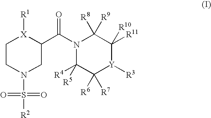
C1CN(S([R2])(=O)=O)CC(C(N2C([R4])([R5])C([R6])([R7])[Y]([R3])C([R11])([R10])C2([R9])[R8])=O)[X]1[R1]
